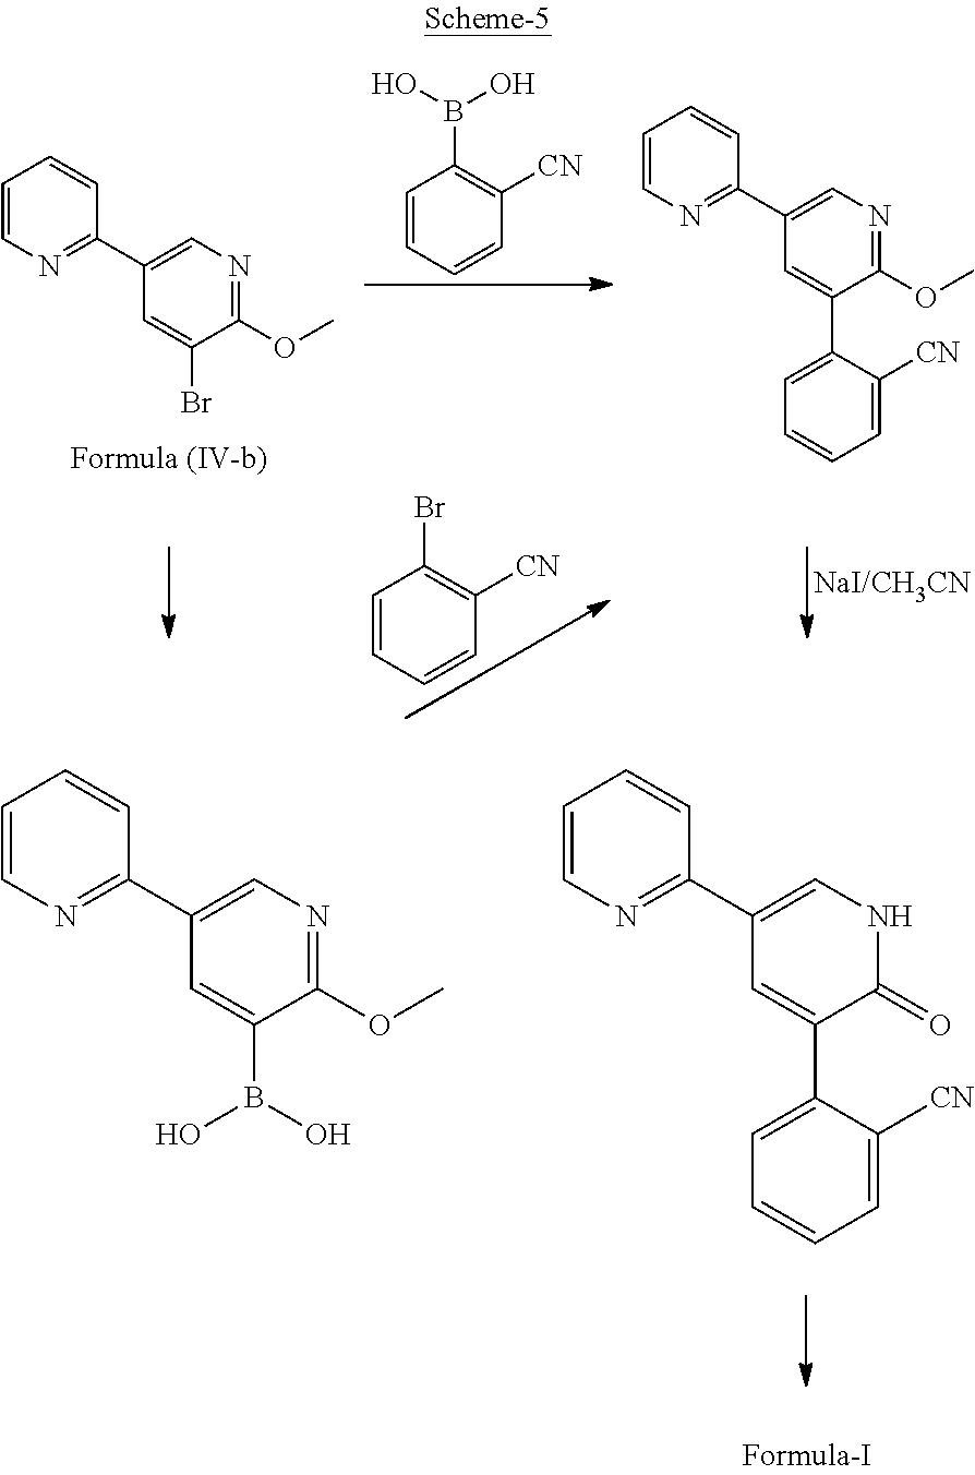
C1=CN=C(C2=CN=C(OC)C(Br)=C2)C=C1.BrC1=C([CN])C=CC=C1.C1=CC([CN])=C(B(O)O)C=C1.C1=CN=C(C2=CN=C(OC)C(C3=CC=CC=C3[CN])=C2)C=C1.C1=CN=C(C2=CN=C(OC)C(B(O)O)=C2)C=C1.C1=CN=C(C2=CNC(=O)C(C3=CC=CC=C3[CN])=C2)C=C1
